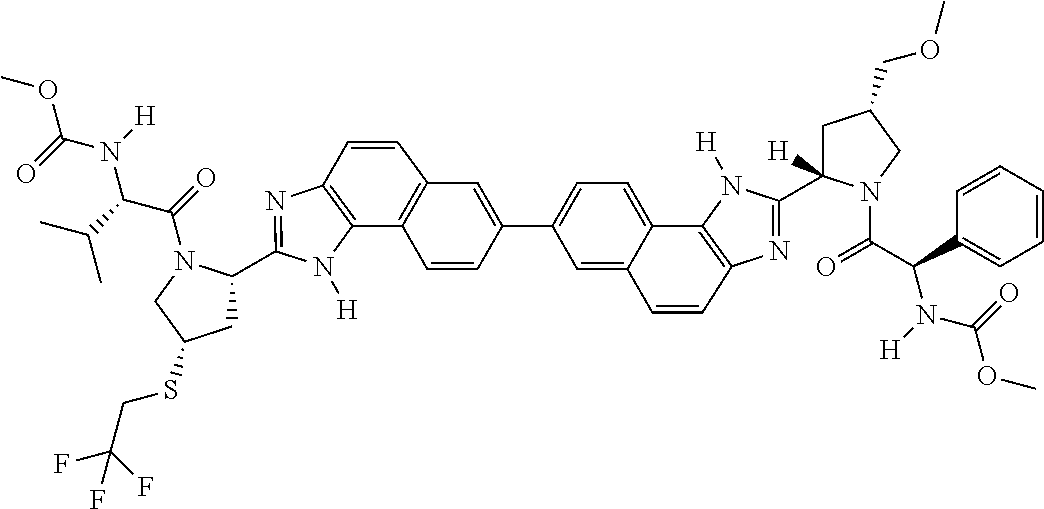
C12=C(N([H])C(C3CC(SCC(F)(F)F)CN3C(=O)C(C(C)C)N(C(=O)OC)[H])=N1)C1=C(C=C(C3=CC=C4C5=C(N=C(C6([H])CC(COC)CN6C(=O)C(C6=CC=CC=C6)N([H])C(=O)OC)N5[H])C=CC4=C3)C=C1)C=C2
